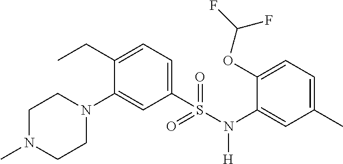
C1N(C)CCN(C2=CC(S(N(C3=CC(C)=CC=C3OC(F)F)[H])(=O)=O)=CC=C2CC)C1
